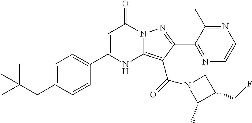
C1=C(C2=CC=C(CC(C)(C)C)C=C2)NC2=C(C(N3C(C)C(CF)C3)=O)C(C3=NC=CN=C3C)=NN2C1=O
